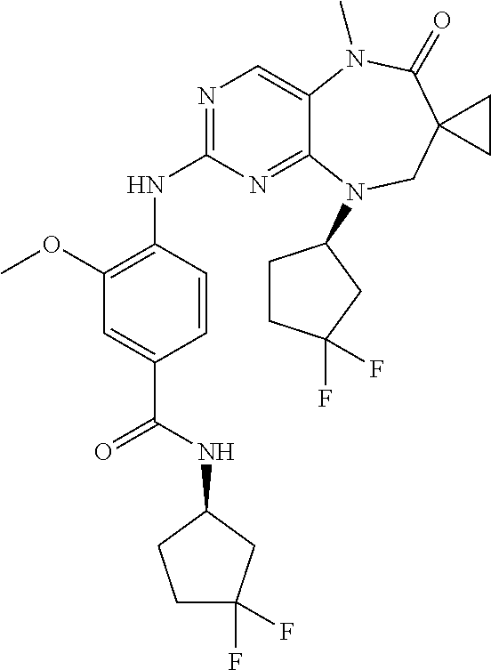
N1=C(NC2=C(OC)C=C(C(NC3CCC(F)(F)C3)=O)C=C2)N=C2C(=C1)N(C)C(=O)C1(CN2C2CCC(F)(F)C2)CC1
